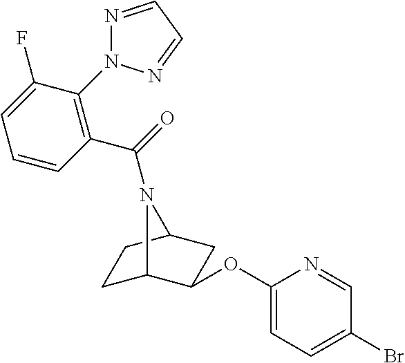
C1C2C(OC3=CC=C(Br)C=N3)CC(C1)N2C(=O)C1=C(N2N=CC=N2)C(F)=CC=C1
